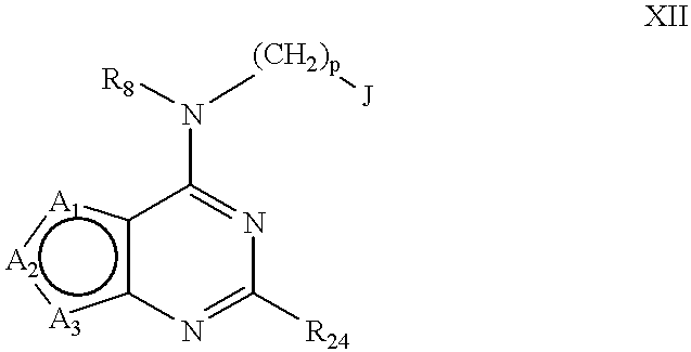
c12c([A3]:[A2]:[A1]1)N=C([R24])N=C2N([R8])[(CH2)p][J]
